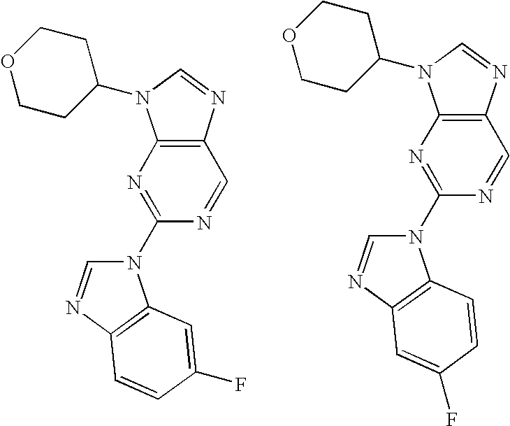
C12=C(N=CN1C1CCOCC1)C=NC(N1C=NC3=C1C=C(F)C=C3)=N2.C12=C(N=CN1C1CCOCC1)C=NC(N1C=NC3=C1C=CC(F)=C3)=N2
